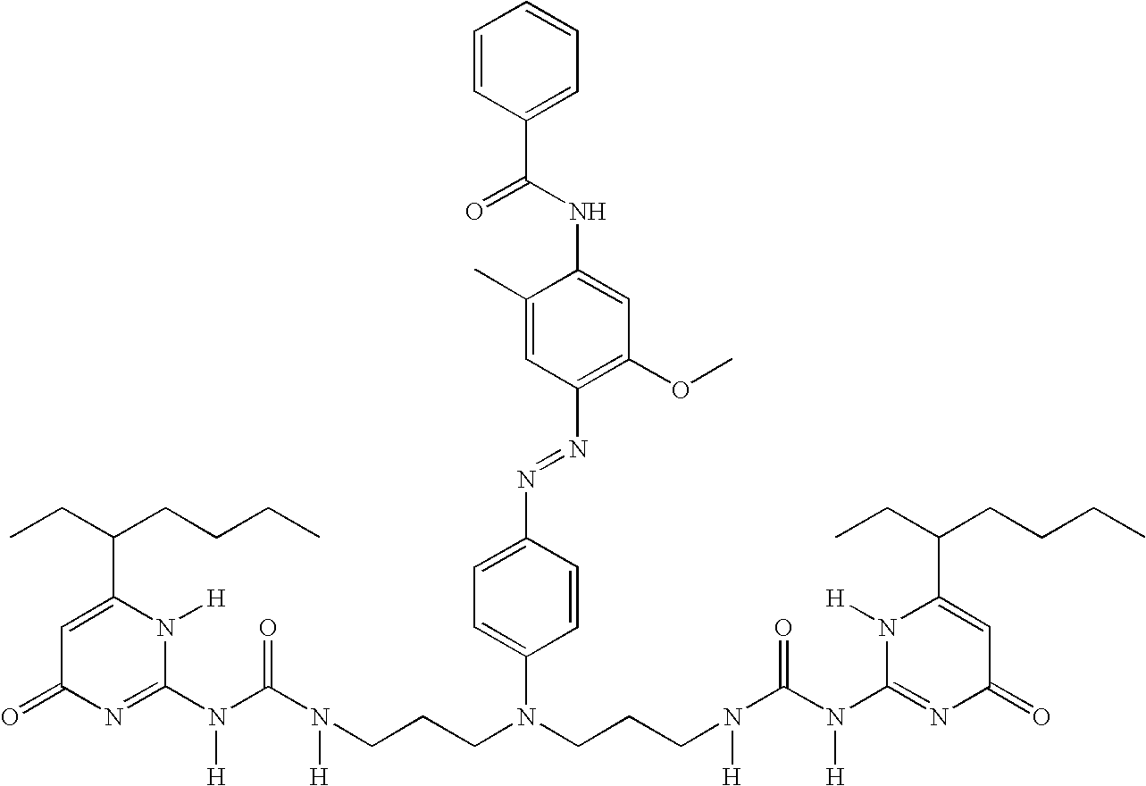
C1=C(C(CC)CCCC)N([H])C(N(C(N(CCCN(C2=CC=C(N=NC3=C(OC)C=C(NC(C4=CC=CC=C4)=O)C(C)=C3)C=C2)CCCN(C(N(C2=NC(=O)C=C(C(CCCC)CC)N2[H])[H])=O)[H])[H])=O)[H])=NC1=O
